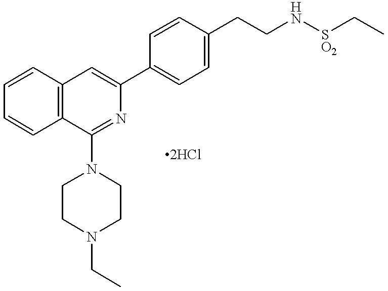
C12=C(C=CC=C1)C(N1CCN(CC)CC1)=NC(C1=CC=C(CCN[SO2]CC)C=C1)=C2
